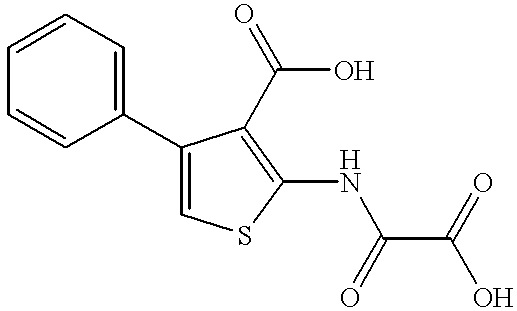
C1=CC=CC=C1C1=CSC(NC(=O)C(=O)O)=C1C(O)=O
